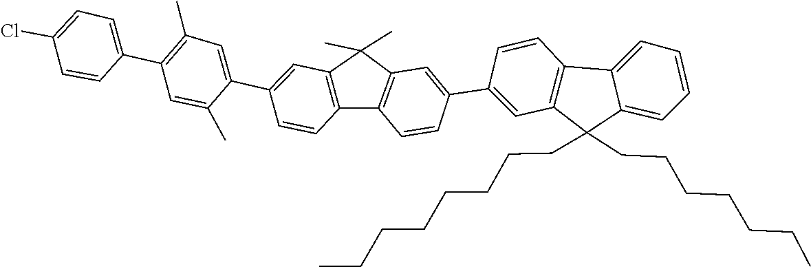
C1=CC(Cl)=CC=C1C1=C(C)C=C(C2=CC3=C(C4=C(C3(C)C)C=C(C3=CC5=C(C=C3)C3=CC=CC=C3C5(CCCCCCC)CCCCCCCC)C=C4)C=C2)C(C)=C1
